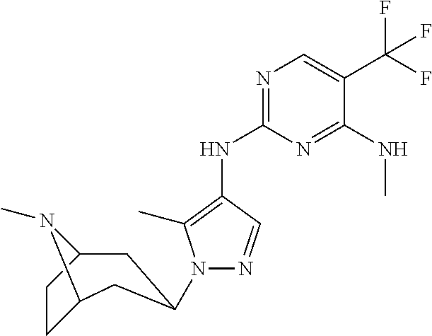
N1=C(NC2=C(C)N(C3CC4N(C)C(CC4)C3)N=C2)N=C(NC)C(C(F)(F)F)=C1
